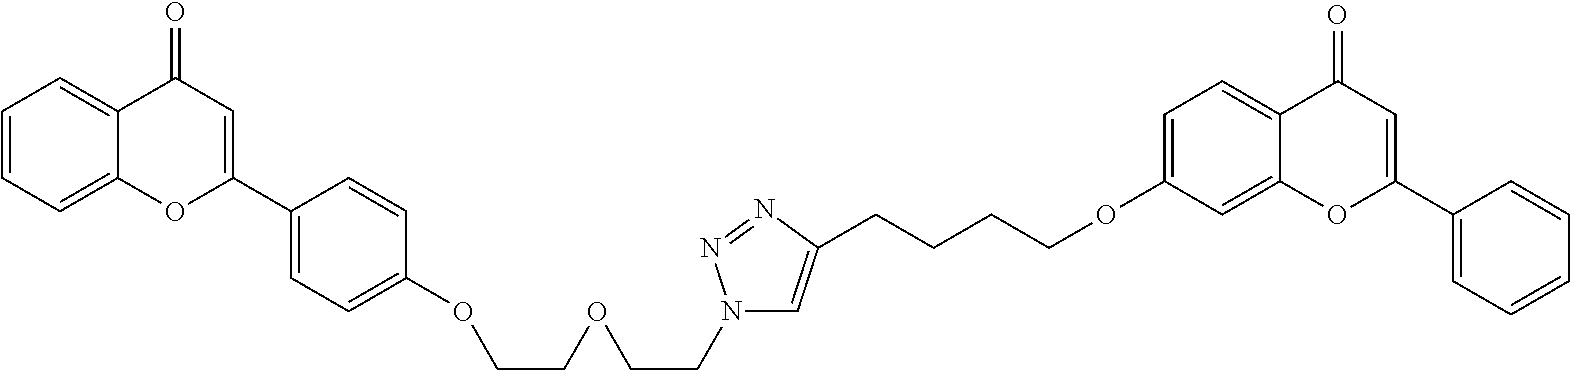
C1=CC=C2C(=C1)C(=O)C=C(C1=CC=C(OCCOCCN3C=C(CCCCOC4=CC=C5C(=C4)OC(C4=CC=CC=C4)=CC5=O)N=N3)C=C1)O2
